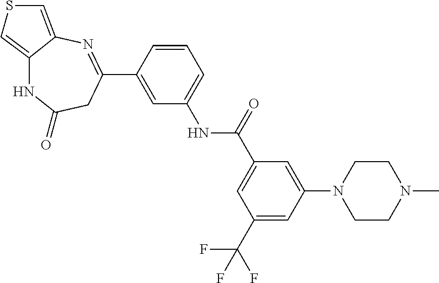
C12=CSC=C1N=C(C1=CC(NC(=O)C3=CC(C(F)(F)F)=CC(N4CCN(C)CC4)=C3)=CC=C1)CC(=O)N2
